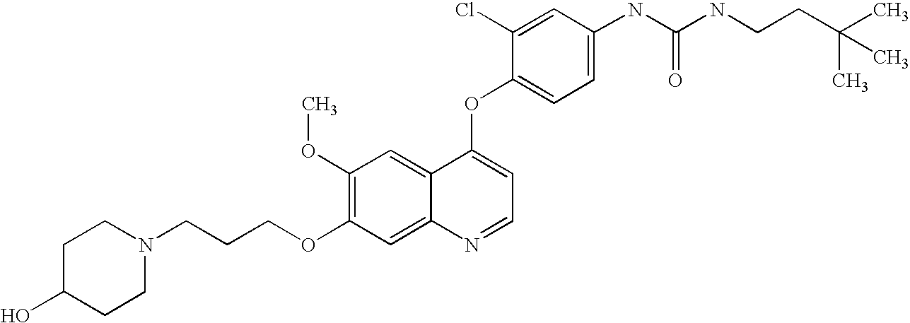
C1(OC)=C(OCCCN2CCC(O)CC2)C=C2C(=C1)C(OC1=CC=C(NC(NCCC(C)(C)C)=O)C=C1Cl)=CC=N2
